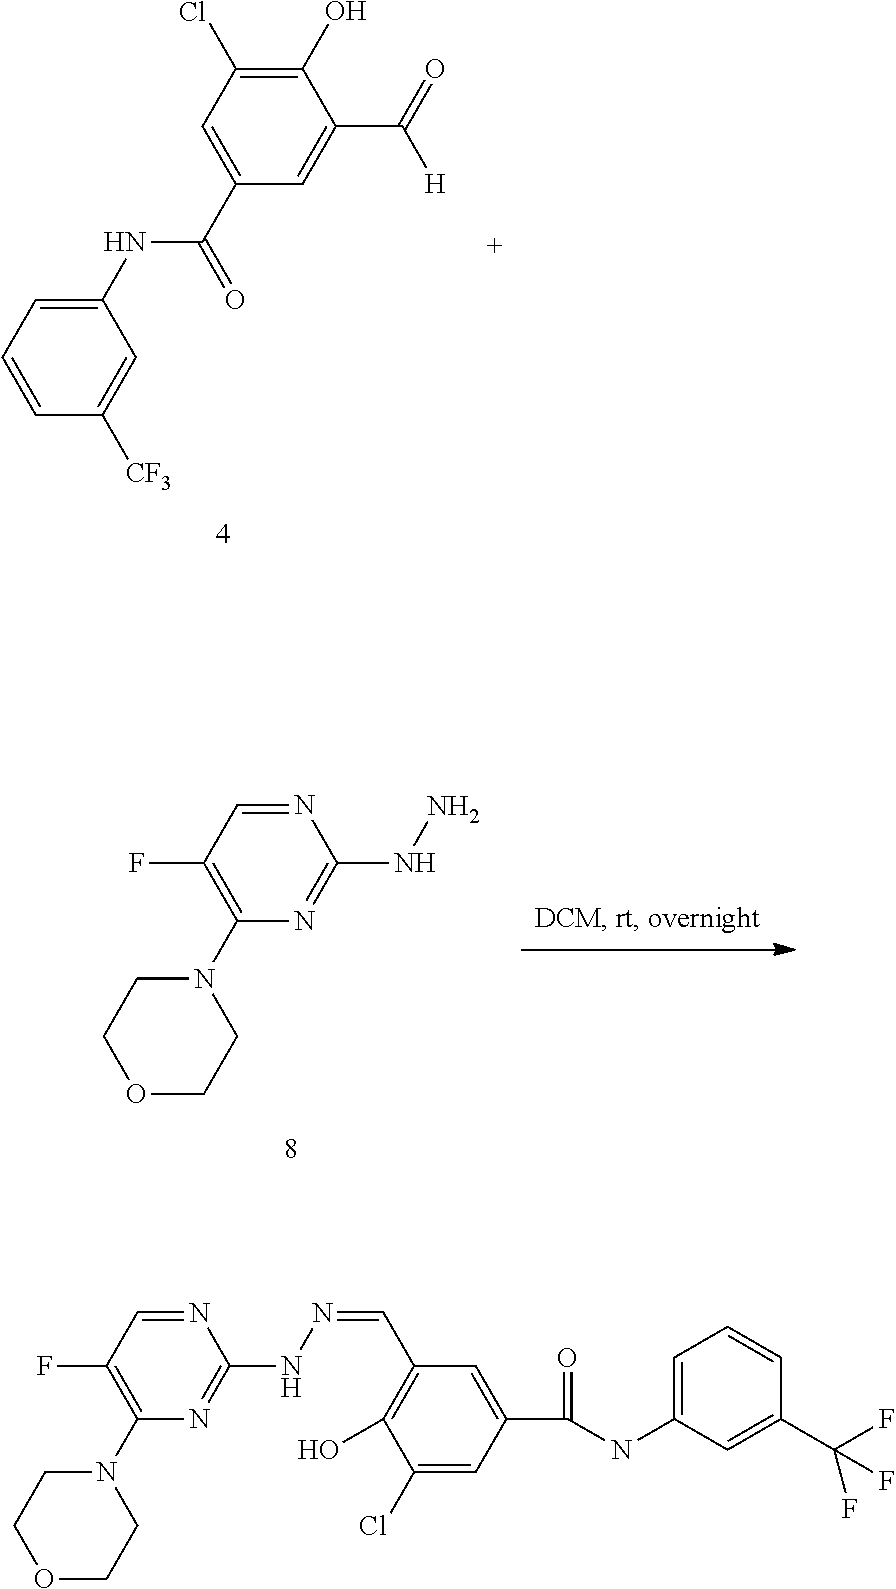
C1(NC(C2=CC(Cl)=C(O)C(C([H])=O)=C2)=O)=CC=CC([CF3])=C1.N1=CC(F)=C(N2CCOCC2)N=C1NN.N1=CC(F)=C(N2CCOCC2)N=C1NN=CC1=C(O)C(Cl)=CC(C(NC2=CC=CC(C(F)(F)F)=C2)=O)=C1
